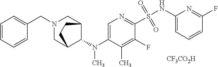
[CF3CO2H].C1=C(N(C2C3CN(CC4=CC=CC=C4)CC2CC3)C)C(C)=C(F)C(S(NC2=CC=CC(F)=N2)(=O)=O)=N1
